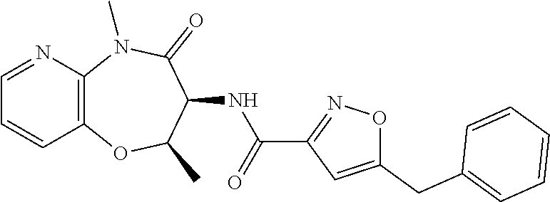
C12=C(N(C)C(=O)C(NC(C3=NOC(CC4=CC=CC=C4)=C3)=O)C(C)O1)N=CC=C2
